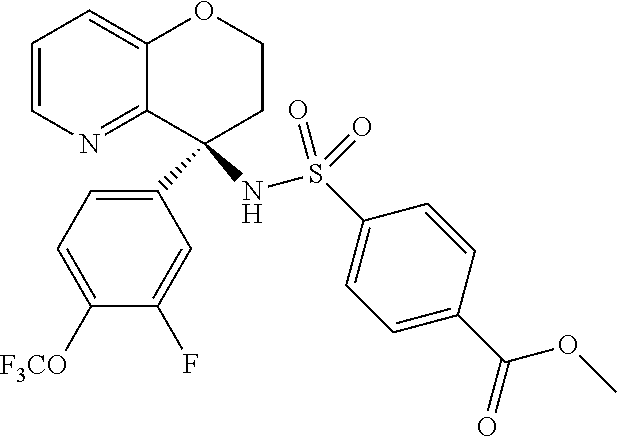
C12=CC=CN=C1C(C1=CC=C([F3CO])C(F)=C1)(NS(C1=CC=C(C(OC)=O)C=C1)(=O)=O)CCO2
